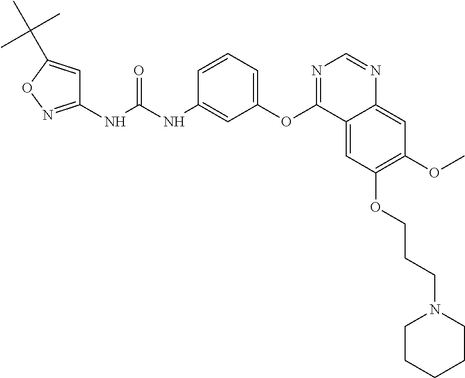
C1(NC(NC2=CC(OC3=NC=NC4=CC(OC)=C(OCCCN5CCCCC5)C=C34)=CC=C2)=O)=NOC(C(C)(C)C)=C1
